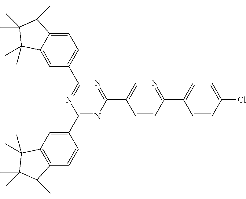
C1=CC(Cl)=CC=C1C1=NC=C(C2=NC(C3=CC=C4C(=C3)C(C)(C)C(C)(C)C4(C)C)=NC(C3=CC4=C(C=C3)C(C)(C)C(C)(C)C4(C)C)=N2)C=C1
